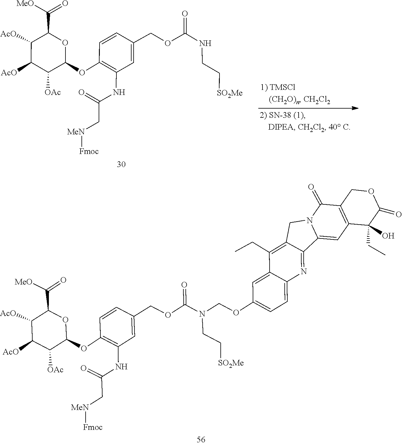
C1(OC2OC(C(=O)[MeO])C([AcO])C([AcO])C2[OAc])=C(NC(C[MeN][Fmoc])=O)C=C(COC(NCC[SO2Me])=O)C=C1.N(CC[SO2Me])(COC1=CC=C2N=C3C4=CC5=C(C(=O)N4CC3=C(CC)C2=C1)COC(=O)C5(CC)O)C(OCC1=CC(NC(C[MeN][Fmoc])=O)=C(OC2OC(C(=O)[MeO])C([AcO])C([AcO])C2[OAc])C=C1)=O
